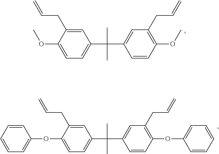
C1=C(CC=C)C(OC)=CC=C1C(C1=CC(CC=C)=C(OC)C=C1)(C)C.C1=C(CC=C)C(OC2=CC=CC=C2)=CC=C1C(C1=CC(CC=C)=C(OC2=CC=CC=C2)C=C1)(C)C
